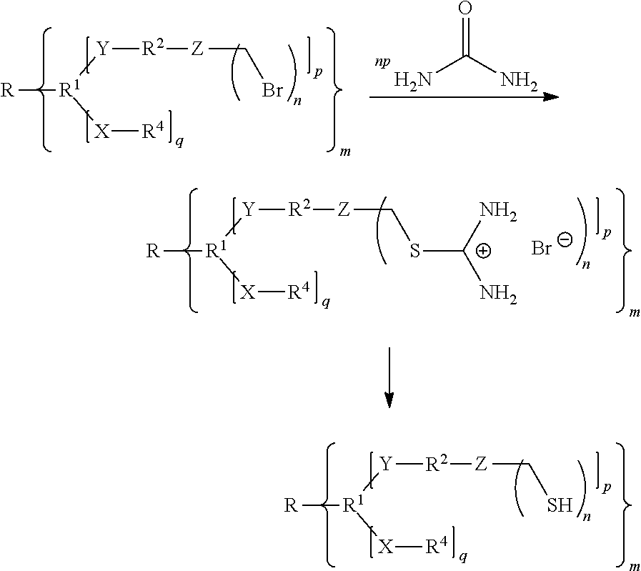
NC(N)=O.[R][R1]([Y][R2][Z]CBr)[X][R4].[R][R1]([Y][R2][Z]CS)[X][R4].[R][R1]([Y][R2][Z]CS[C+](N)N)[X][R4].[Br-]
